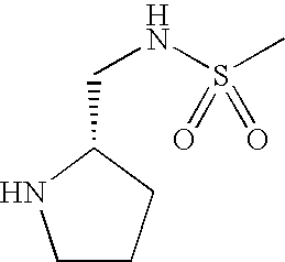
C1CCC(CNS(C)(=O)=O)N1
